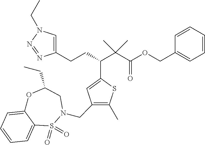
C1(CCC(C(C(OCC2=CC=CC=C2)=O)(C)C)C2=CC(CN3S(=O)(=O)C4=CC=CC=C4OC(CC)C3)=C(C)S2)=CN(CC)N=N1
